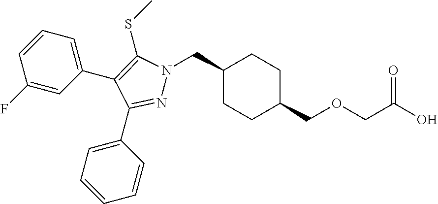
C1(CN2N=C(C3=CC=CC=C3)C(C3=CC=CC(F)=C3)=C2SC)CCC(COCC(O)=O)CC1
